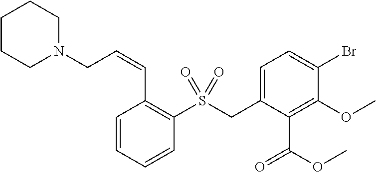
C1=CC=CC(S(CC2=CC=C(Br)C(OC)=C2C(=O)OC)(=O)=O)=C1C=CCN1CCCCC1
